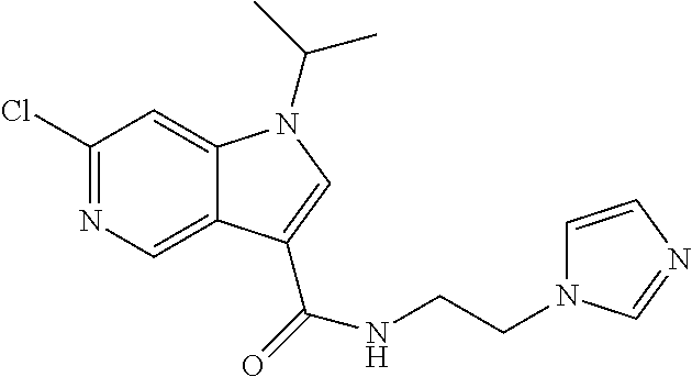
C1(Cl)=NC=C2C(=C1)N(C(C)C)C=C2C(=O)NCCN1C=CN=C1
